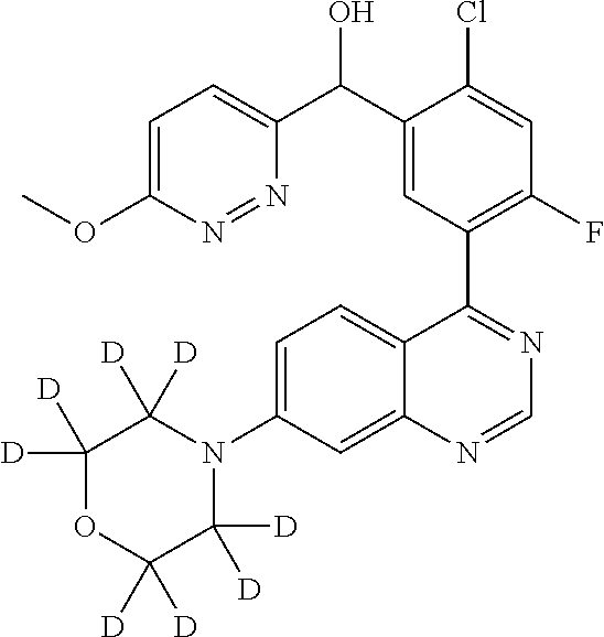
C1=C(N2C([D])([D])C([D])([D])OC([D])([D])C2([D])[D])C=C2C(=C1)C(C1=C(F)C=C(Cl)C(C(C3=CC=C(OC)N=N3)O)=C1)=NC=N2
